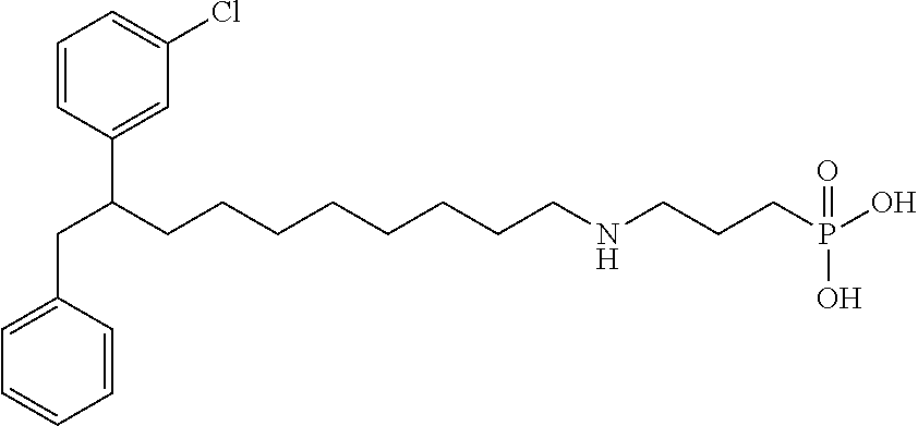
C1=CC(CC(C2=CC(Cl)=CC=C2)CCCCCCCCNCCCP(O)(=O)O)=CC=C1
